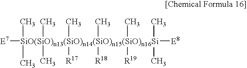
[E7][SiO(SiO)n13(SiO)n14(SiO)n15(SiO)n16Si](C)(C)(C)([R17])(C)([R18])(C)([R19])([E8])(C)(C)(C)C
